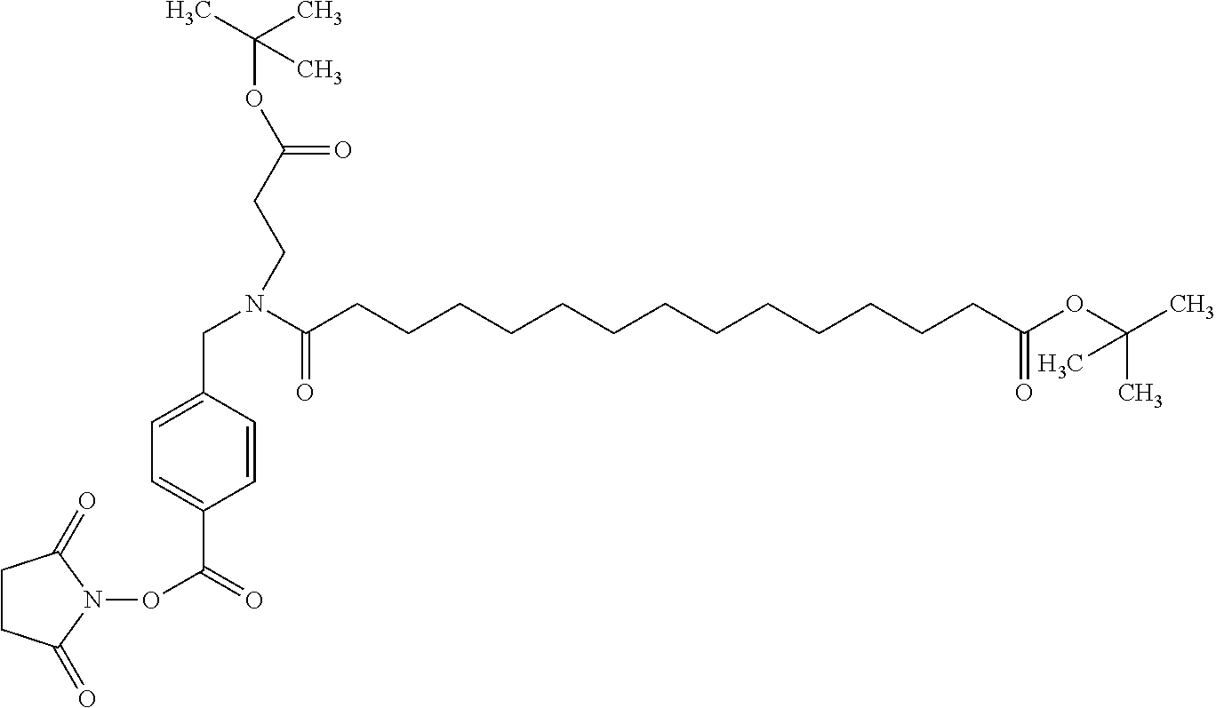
C(OC(CCN(CC1=CC=C(C(ON2C(=O)CCC2=O)=O)C=C1)C(CCCCCCCCCCCCCC(OC(C)(C)C)=O)=O)=O)(C)(C)C
